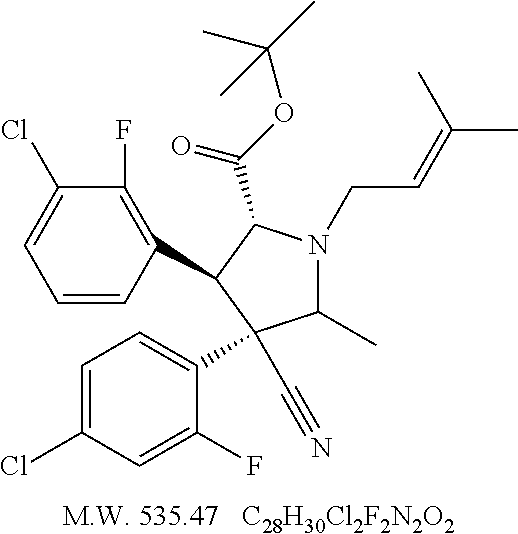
[C28H30Cl2F2N2O2].C1=CC(C2C(C(=O)OC(C)(C)C)N(CC=C(C)C)C(C)C2(C2=CC=C(Cl)C=C2F)C#N)=C(F)C(Cl)=C1
